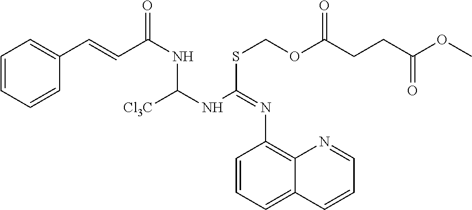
C1=CC=CC(C=CC(NC(NC(SCOC(CCC(OC)=O)=O)=NC2=C3C(=CC=C2)C=CC=N3)[Cl3C])=O)=C1
